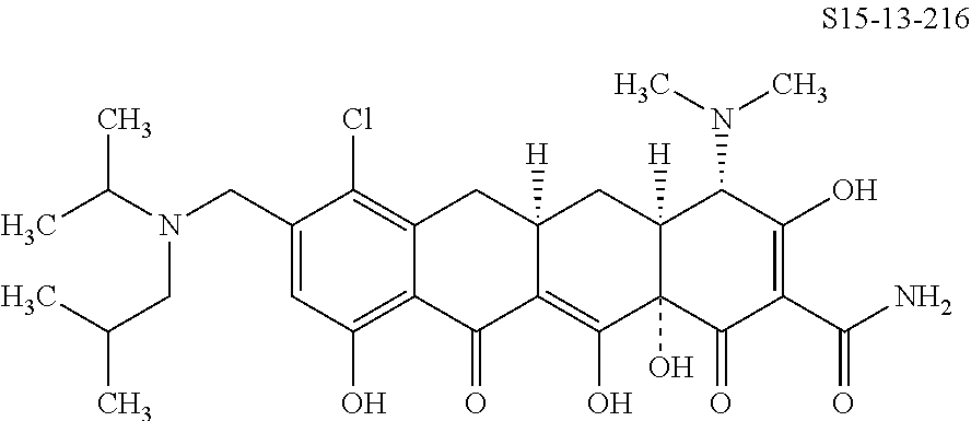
C12=C(Cl)C(CN(C(C)C)CC(C)C)=CC(O)=C1C(=O)C1=C(O)C3(O)C([H])(CC1([H])C2)C(N(C)C)C(O)=C(C(N)=O)C3=O
